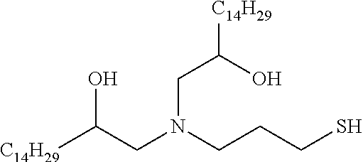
[C14H29]C(CN(CCCS)CC([C14H29])O)O
